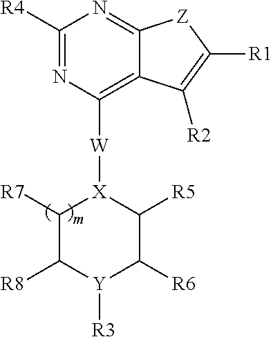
C1([R4])=NC([W][X]2C([R7])C([R8])[Y]([R3])C([R6])C2[R5])=C2C(=N1)[Z]C([R1])=C2[R2]
